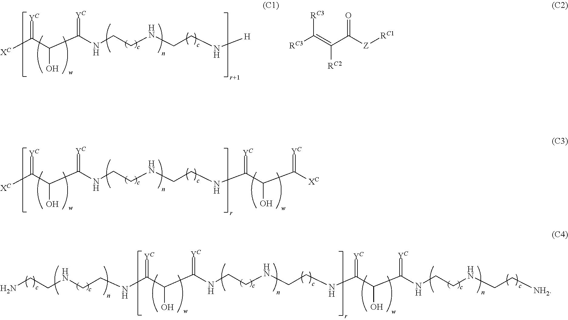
[XC]C(C(C(NCCNCCN[H])=[YC])O)=[YC].[XC]C(C(C(NCCNCCNC(C(C([XC])=[YC])O)=[YC])=[YC])O)=[YC].C(C(C(NCCNCCNC(C(C(NCCNCC[NH2])=[YC])O)=[YC])=[YC])O)(=[YC])NCCNCCN.[RC3]C(=C(C([Z][RC1])=O)[RC2])[RC3]
